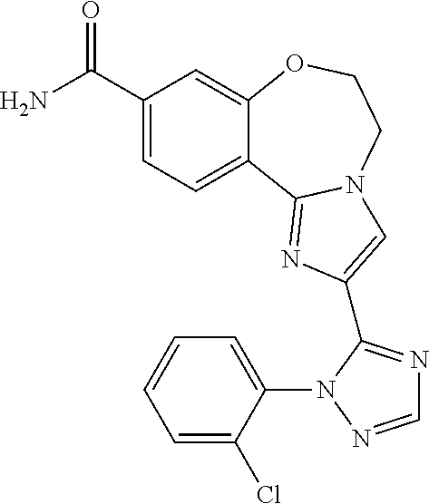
C1(C(N)=O)=CC=C2C(=C1)OCCN1C2=NC(C2=NC=NN2C2=CC=CC=C2Cl)=C1
